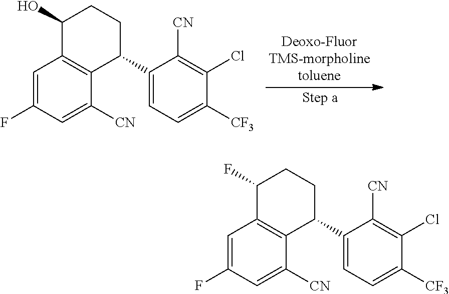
C1=C(F)C=C([CN])C2=C1C(O)CCC2C1=CC=C([CF3])C(Cl)=C1[CN].C1([CF3])=CC=C(C2C3=C(C=C(F)C=C3[CN])C(F)CC2)C([CN])=C1Cl
